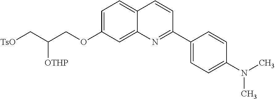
C1=C(OCC(C[TsO])[OTHP])C=C2C(=C1)C=CC(C1=CC=C(N(C)C)C=C1)=N2
